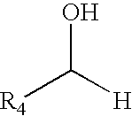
[R4]C([H])O
